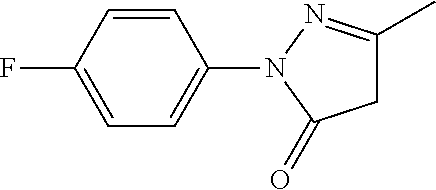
C1=CC(F)=CC=C1N1C(=O)CC(C)=N1
